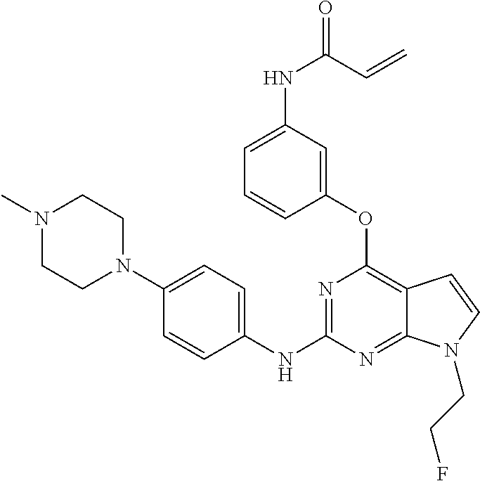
N1=C(NC2=CC=C(N3CCN(C)CC3)C=C2)N=C2C(=C1OC1=CC(NC(=O)C=C)=CC=C1)C=CN2CCF
